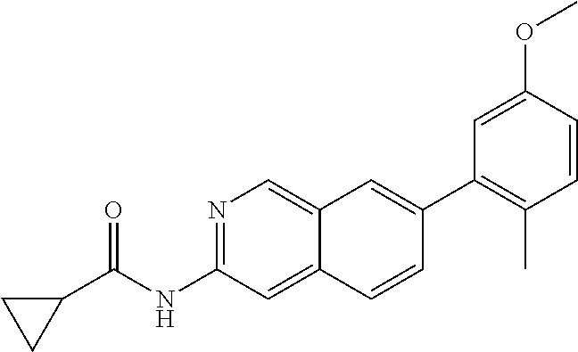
N1=C(NC(C2CC2)=O)C=C2C(=C1)C=C(C1=C(C)C=CC(OC)=C1)C=C2
